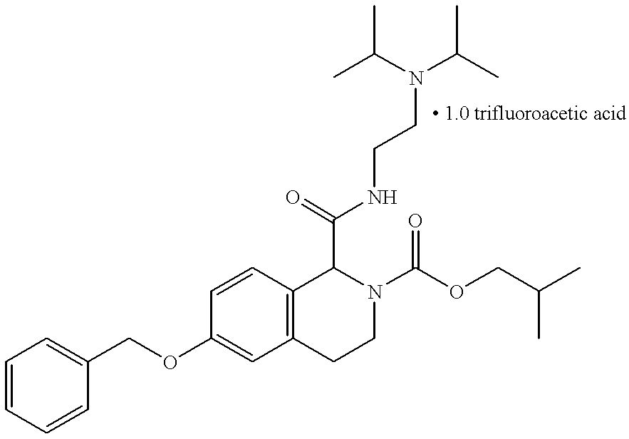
C(OC1=CC2=C(C=C1)C(C(=O)NCCN(C(C)C)C(C)C)N(C(OCC(C)C)=O)CC2)C1=CC=CC=C1
